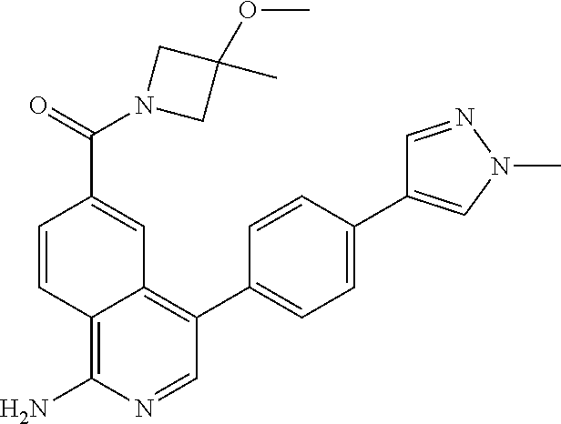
C12=C(N)N=CC(C3=CC=C(C4=CN(C)N=C4)C=C3)=C1C=C(C(=O)N1CC(C)(OC)C1)C=C2
